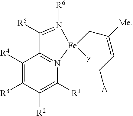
C1([R5])=N([R6])[Fe](CC([Me])=CC[A])([Z])N2=C1C([R4])=C([R3])C([R2])=C2[R1]
